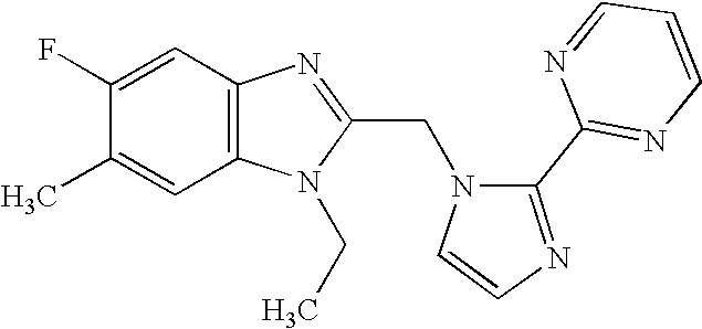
C12=C(N=C(CN3C=CN=C3C3=NC=CC=N3)N1CC)C=C(F)C(C)=C2
